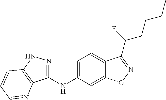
C1=C(NC2=NNC3=C2N=CC=C3)C=C2C(=C1)C(C(CCCC)F)=NO2
